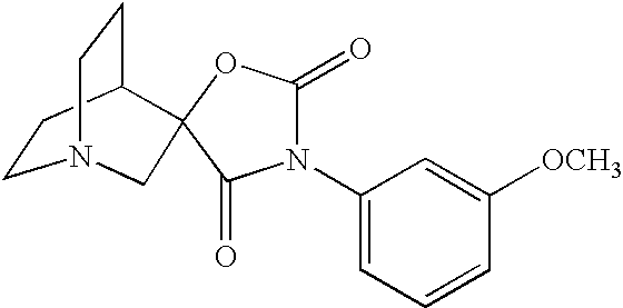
C1CC2CCN1CC21OC(=O)N(C2=CC=CC([OCH3])=C2)C1=O
